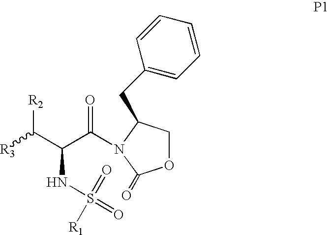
[R3]C(C(C(=O)N1C(CC2=CC=CC=C2)COC1=O)NS(=O)(=O)[R1])[R2]
